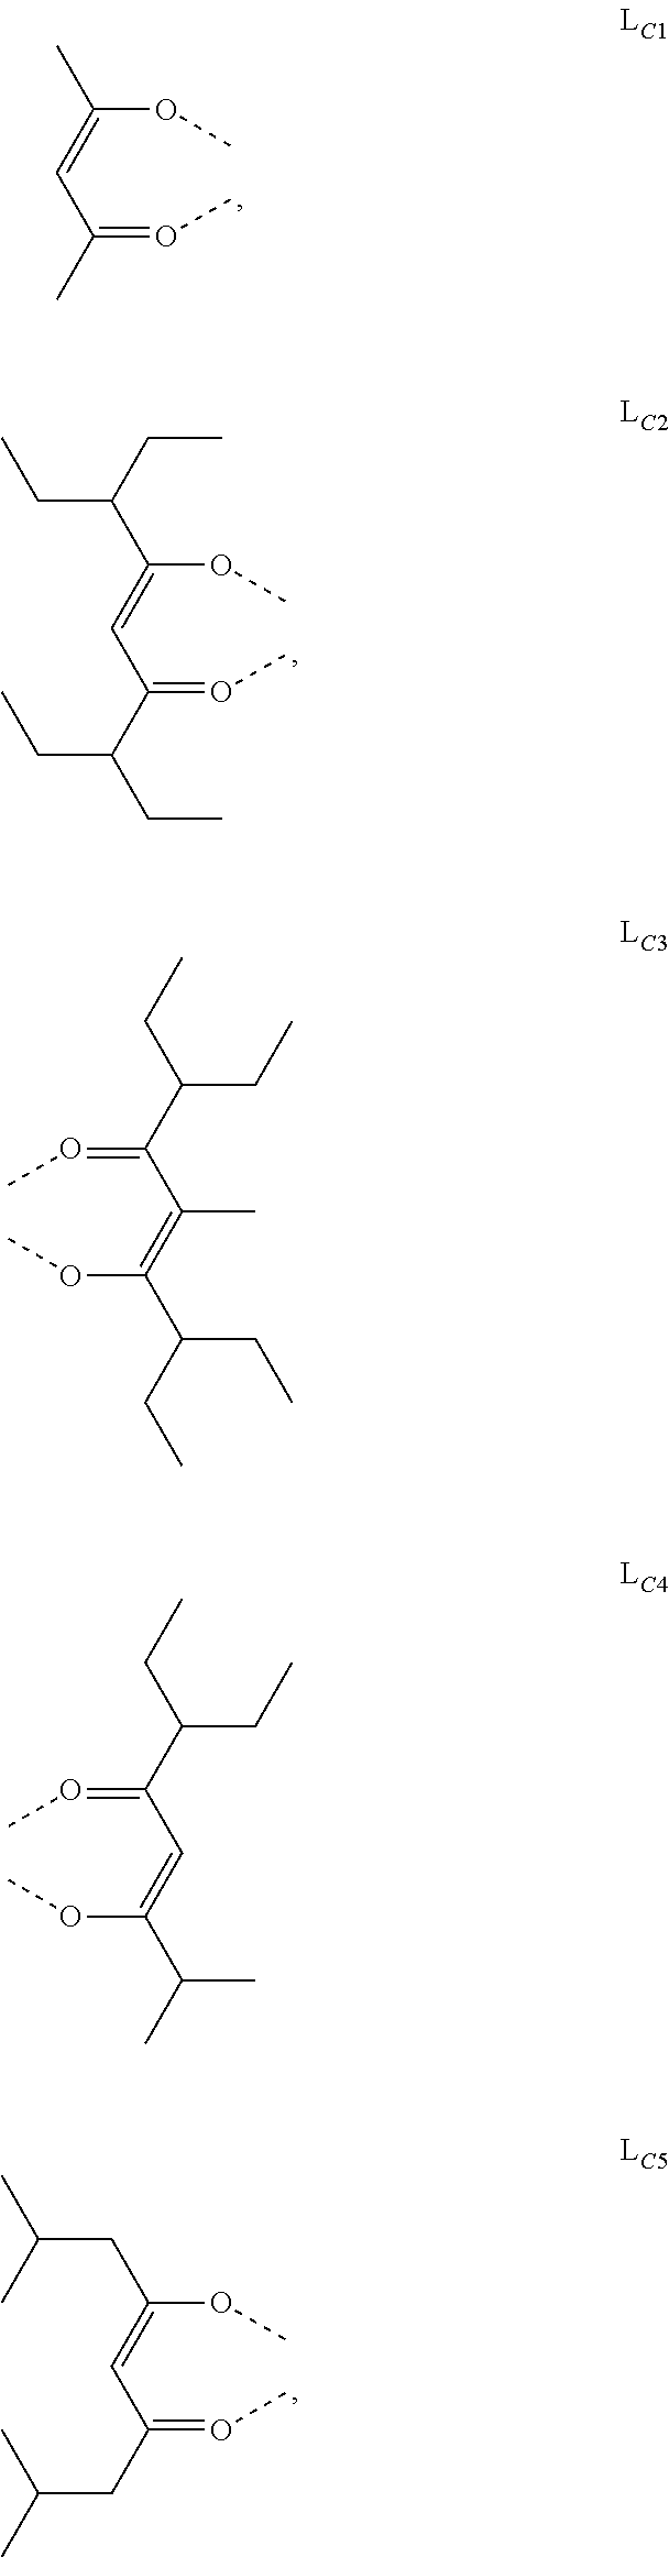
O(C(=CC(=OC)C)C)C.O(C(=CC(=OC)C(CC)CC)C(CC)CC)C.O(C(=CC(=OC)CC(C)C)CC(C)C)C.C(=OC)(C(=C(OC)C(CC)CC)C)C(CC)CC.C(=OC)(C=C(OC)C(C)C)C(CC)CC
